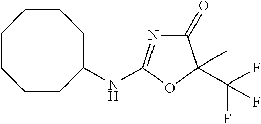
C1(=O)N=C(NC2CCCCCCC2)OC1(C(F)(F)F)C
